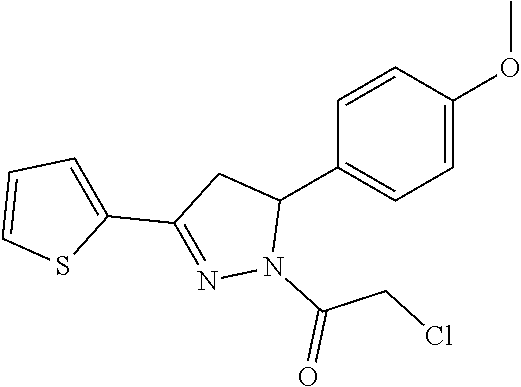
C1=C(OC)C=CC(C2CC(C3=CC=CS3)=NN2C(=O)CCl)=C1
